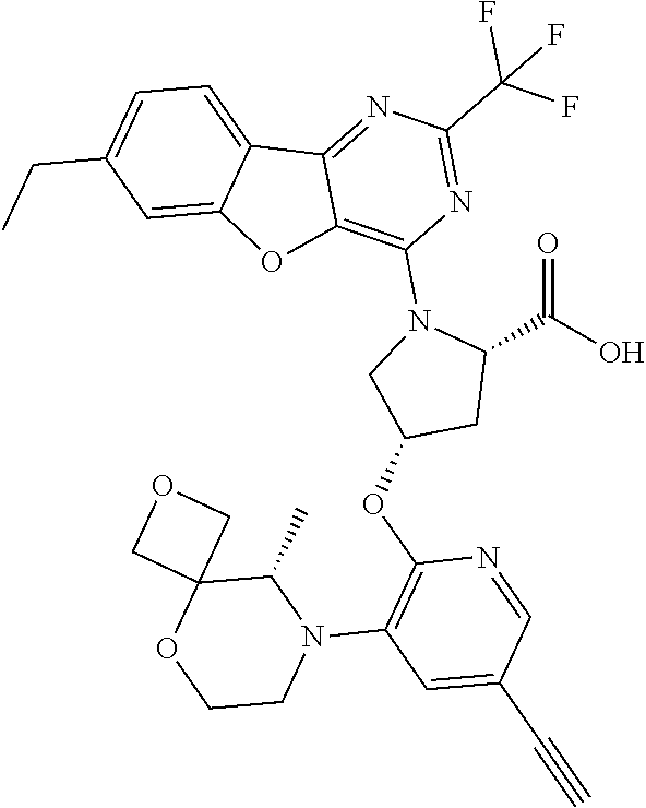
C1=C(CC)C=C2C(=C1)C1=NC(C(F)(F)F)=NC(N3C(C(=O)O)CC(OC4=C(N5C(C)C6(OCC5)COC6)C=C(C#C)C=N4)C3)=C1O2
